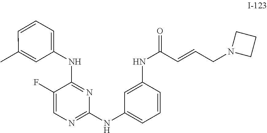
C1=CC(C)=CC(NC2=NC(NC3=CC=CC(NC(C=CCN4CCC4)=O)=C3)=NC=C2F)=C1
